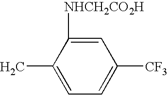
C1(C)=CC=C([CF3])C=C1[NHCH2CO2H]
